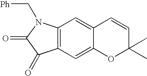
C12=C(C=C3C(=C1)C=CC(C)(C)O3)C(=O)C(=O)N2C[Ph]
